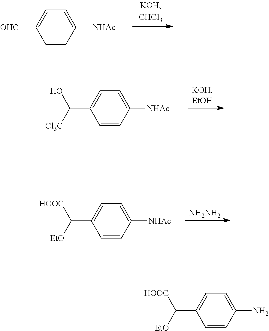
C1=CC([NHAc])=CC=C1[OHC].C1=CC([NHAc])=CC=C1C([Cl3C])O.C1=CC([NHAc])=CC=C1C([EtO])[HOOC].[NH2NH2].C1=CC(N)=CC=C1C([EtO])[HOOC]
